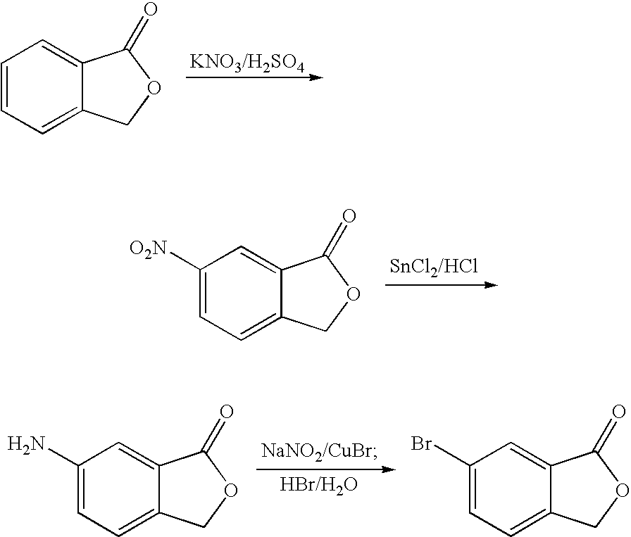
C12=CC=CC=C1COC2=O.C12=CC([O2N])=CC=C1COC2=O.C12=CC(N)=CC=C1COC2=O.C12=CC(Br)=CC=C1COC2=O
